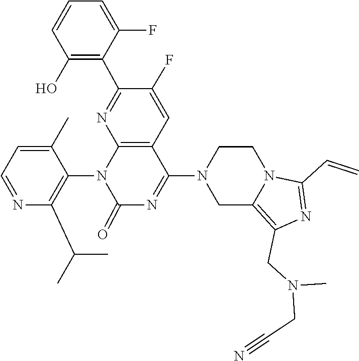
N12C(C=C)=NC(CN(CC#N)C)=C1CN(C1=NC(=O)N(C3=C(C(C)C)N=CC=C3C)C3=C1C=C(F)C(C1=C(O)C=CC=C1F)=N3)CC2
